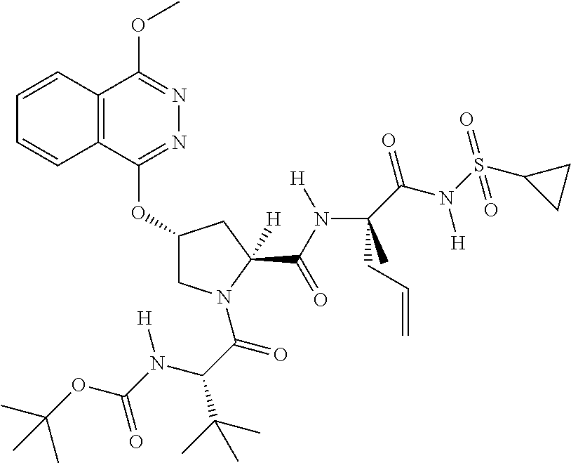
C12=C(C(OC3CN(C(C(N(C(OC(C)(C)C)=O)[H])C(C)(C)C)=O)C(C(N(C(C(N(S(C4CC4)(=O)=O)[H])=O)(CC=C)C)[H])=O)([H])C3)=NN=C1OC)C=CC=C2
